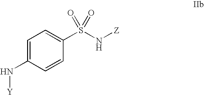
[Y]NC1=CC=C(S(N[Z])(=O)=O)C=C1
